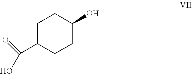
C1C(C(O)=O)CCC(O)C1
